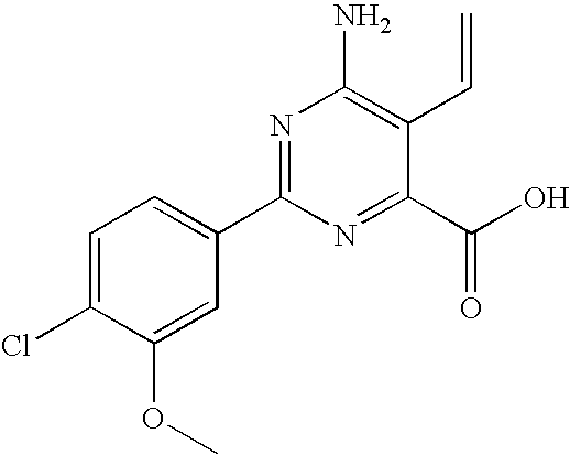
C1=C(Cl)C(OC)=CC(C2=NC(N)=C(C=C)C(C(O)=O)=N2)=C1
